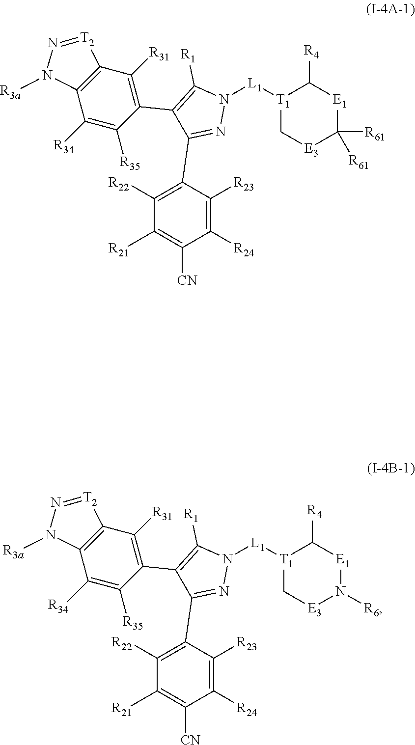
[T1]1([L1]N2C([R1])=C(C3=C([R31])C4=C(C([R34])=C3[R35])N([R3a])N=[T2]4)C(C3=C([R22])C([R21])=C([CN])C([R24])=C3[R23])=N2)C[E3]C([R61])([R61])[E1]C1[R4].[T1]1([L1]N2C([R1])=C(C3=C([R31])C4=C(C([R34])=C3[R35])N([R3a])N=[T2]4)C(C3=C([R22])C([R21])=C([CN])C([R24])=C3[R23])=N2)C[E3]N([R6])[E1]C1[R4]
